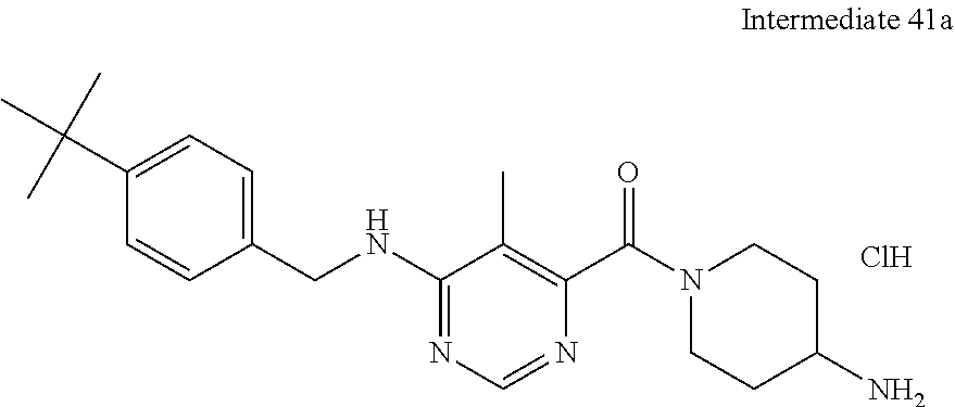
C1(C(C)(C)C)=CC=C(CNC2=NC=NC(C(N3CCC(N)CC3)=O)=C2C)C=C1.Cl
